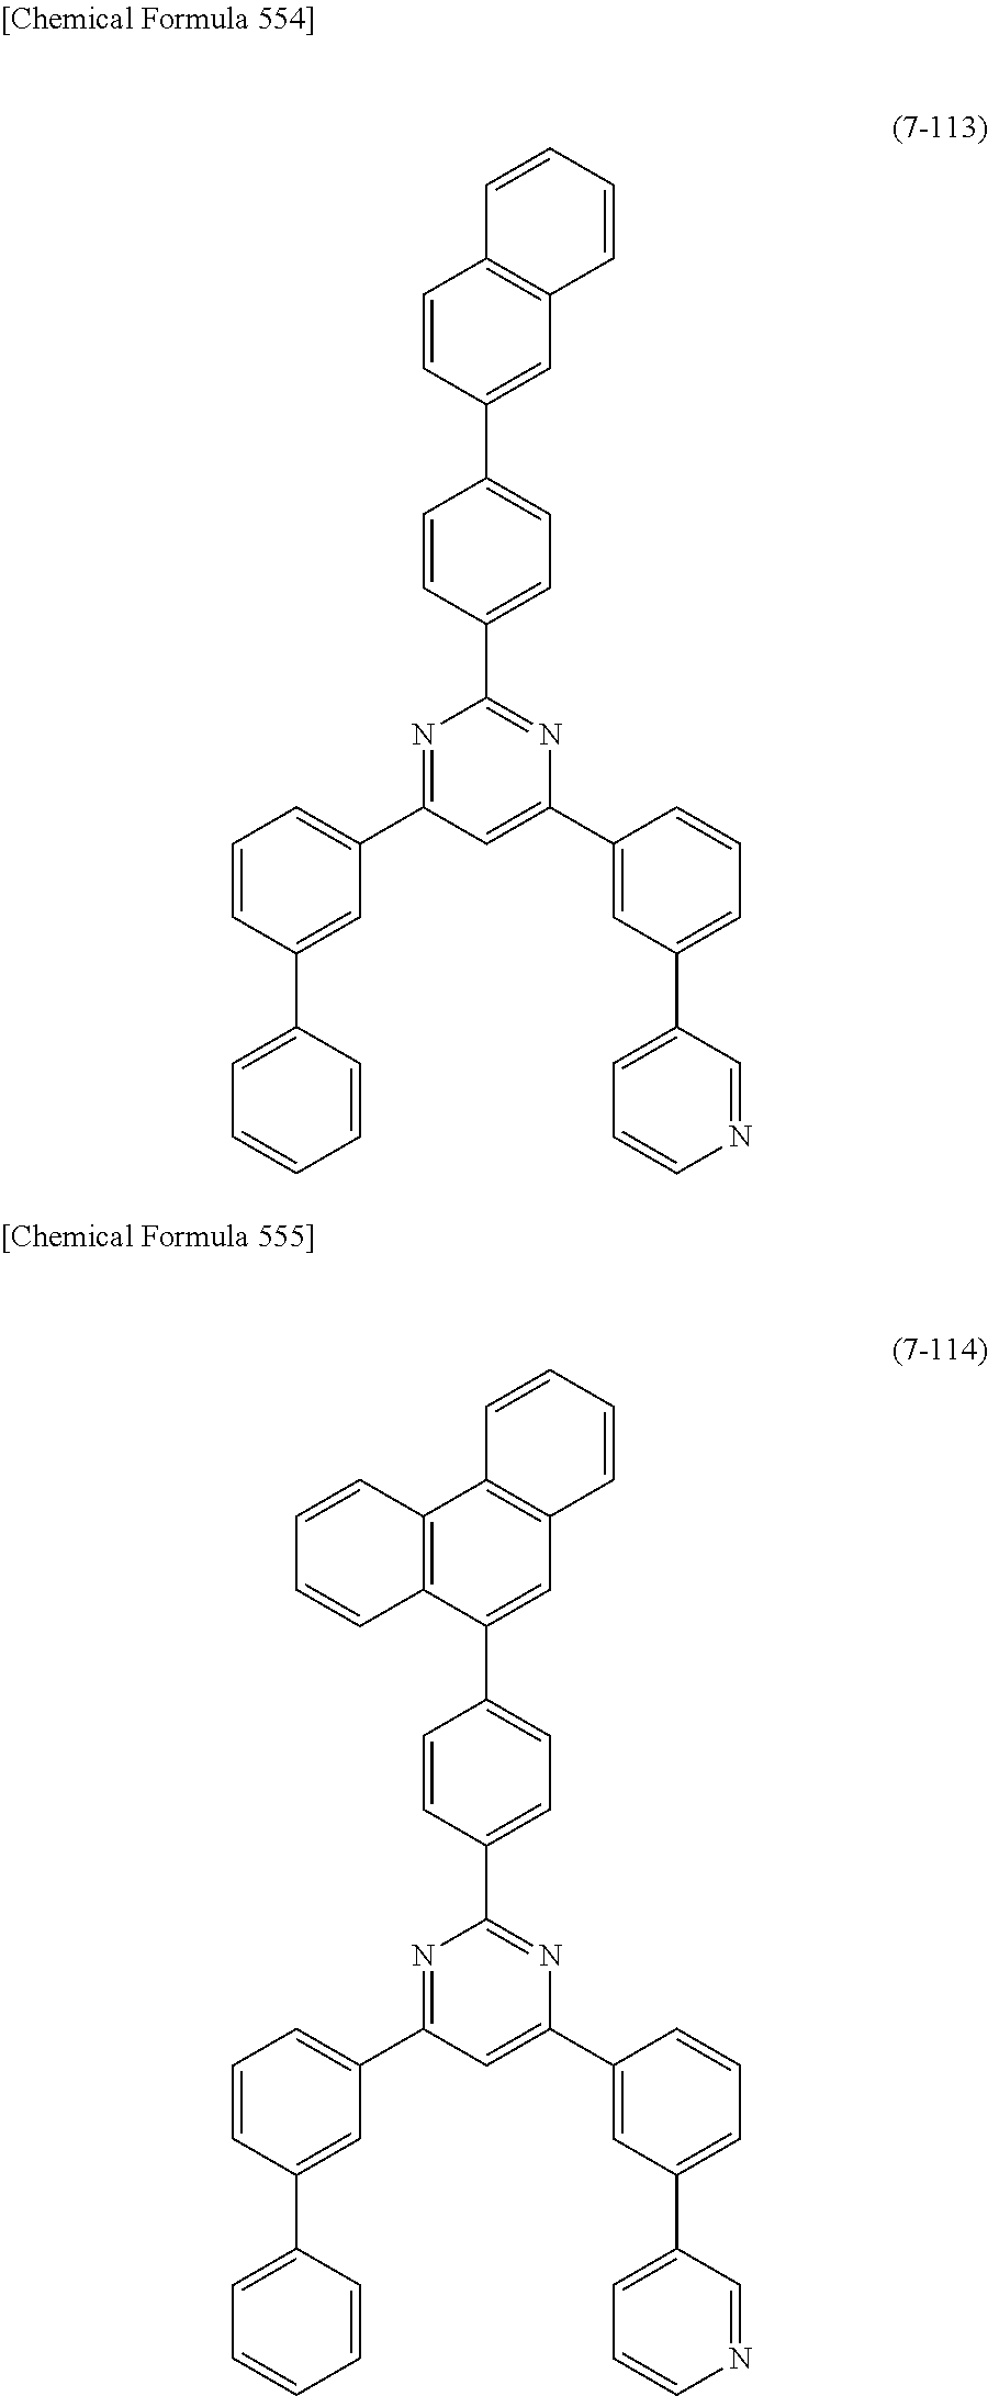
N1=C(C2=CC=CC(C3=CC=CC=C3)=C2)C=C(C2=CC(C3=CC=CN=C3)=CC=C2)N=C1C1=CC=C(C2=CC3=C(C=C2)C=CC=C3)C=C1.N1=C(C2=CC=CC(C3=CC=CC=C3)=C2)C=C(C2=CC(C3=CC=CN=C3)=CC=C2)N=C1C1=CC=C(C2=CC3=C(C4=C2C=CC=C4)C=CC=C3)C=C1
